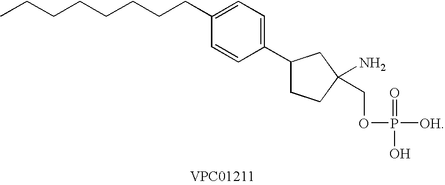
C1(C2CCC(N)(COP([OH])(=O)O)C2)=CC=C(CCCCCCCC)C=C1
